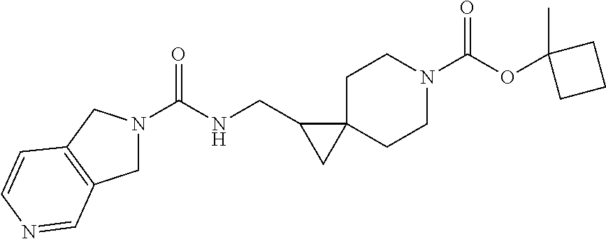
C(NCC1CC12CCN(C(OC1(C)CCC1)=O)CC2)(=O)N1CC2=C(C1)C=CN=C2
